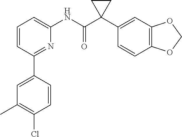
C1=CC=C(NC(C2(C3=CC4=C(C=C3)OCO4)CC2)=O)N=C1C1=CC(C)=C(Cl)C=C1
